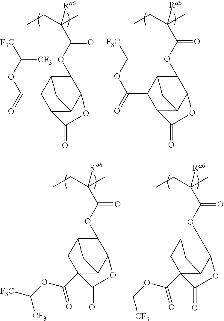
C(C([Ra6])(CC)C)(OC1C2C(C(=O)OC([F3C])[CF3])C3C(C1OC3=O)C2)=O.C(C([Ra6])(CC)C)(OC1C2C(C(=O)OC[F3C])C3C(C1OC3=O)C2)=O.C(C([Ra6])(CC)C)(OC1C2CC3(C(OC([F3C])[CF3])=O)C(C1OC3=O)C2)=O.C(C([Ra6])(CC)C)(OC1C2CC3(C(OC[CF3])=O)C(C1OC3=O)C2)=O
